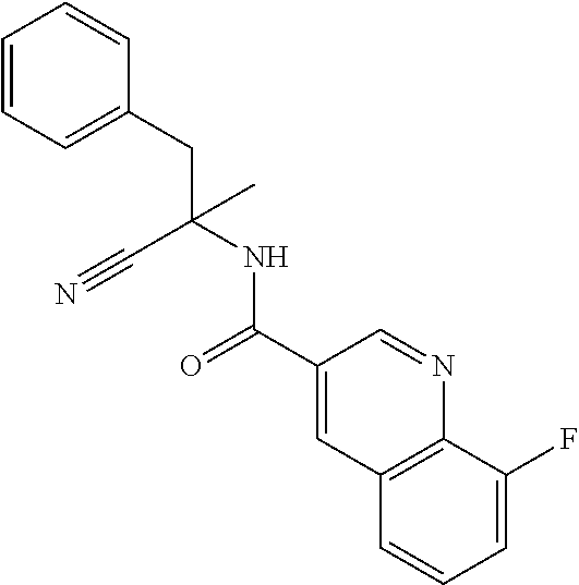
C(C(NC(C1=CC2=C(N=C1)C(F)=CC=C2)=O)(CC1=CC=CC=C1)C)#N
